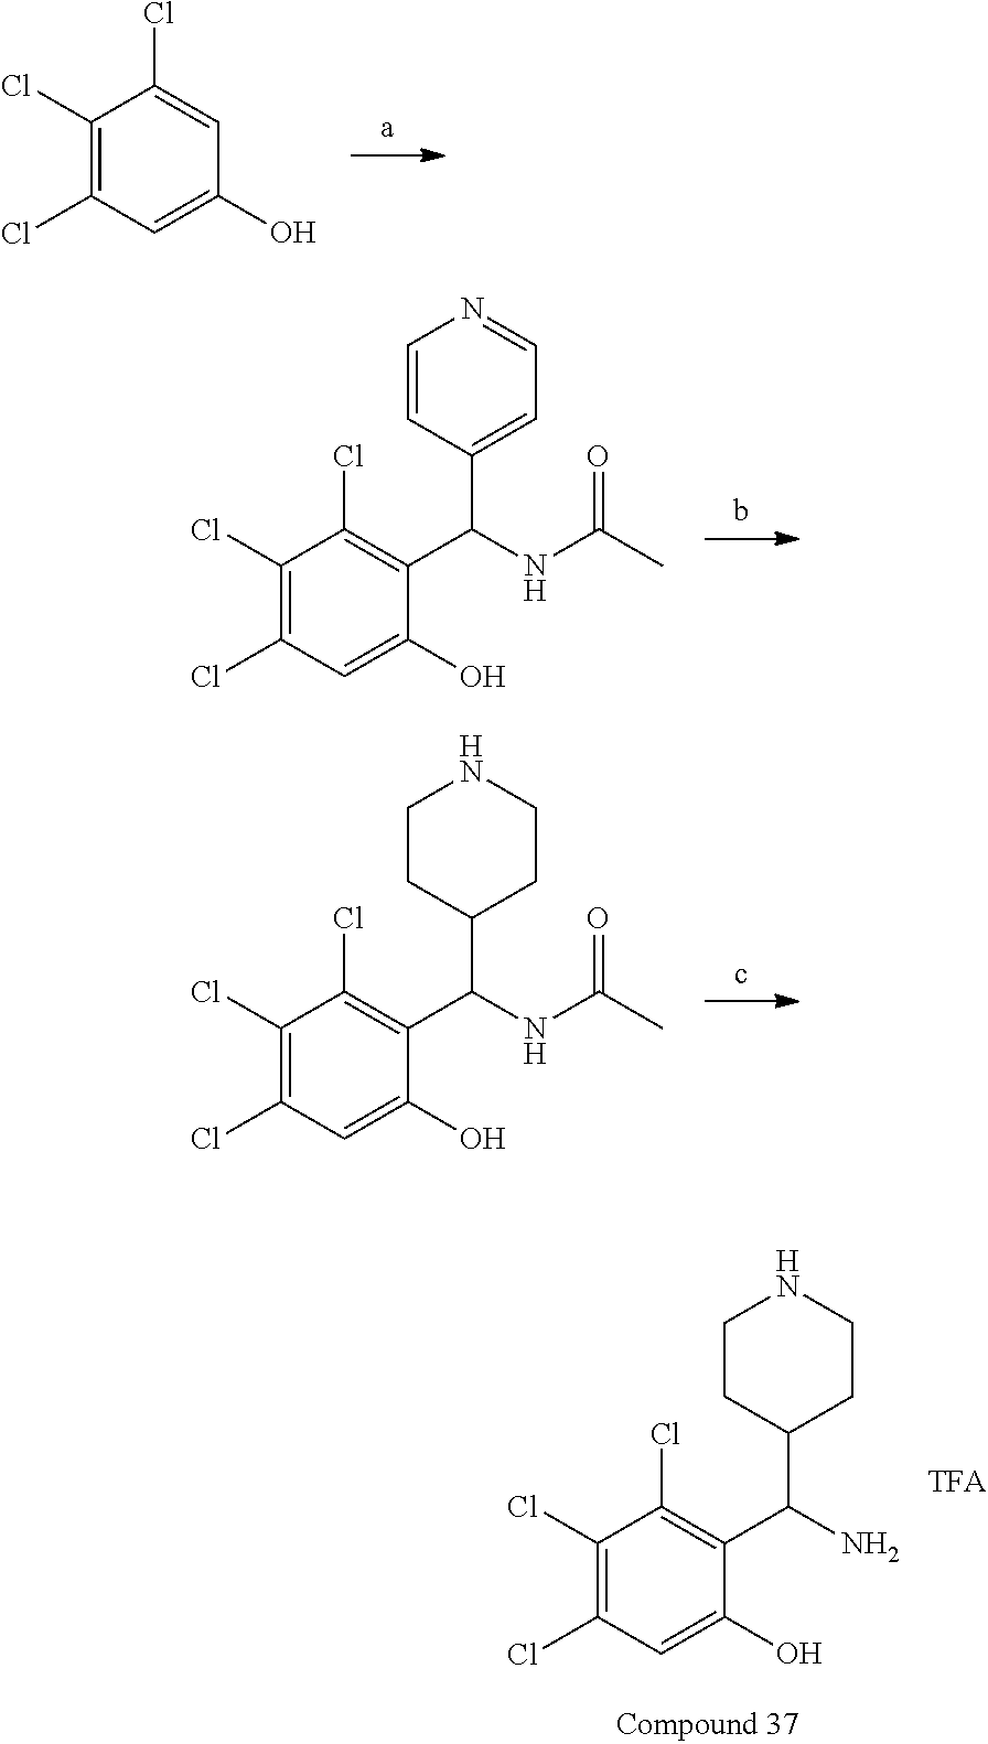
C1(Cl)=C(Cl)C=C(O)C=C1Cl.C1(Cl)=C(Cl)C=C(O)C(C(NC(C)=O)C2=CC=NC=C2)=C1Cl.C1(Cl)=C(Cl)C=C(O)C(C(NC(C)=O)C2CCNCC2)=C1Cl.C1(Cl)=C(Cl)C=C(O)C(C(N)C2CCNCC2)=C1Cl
